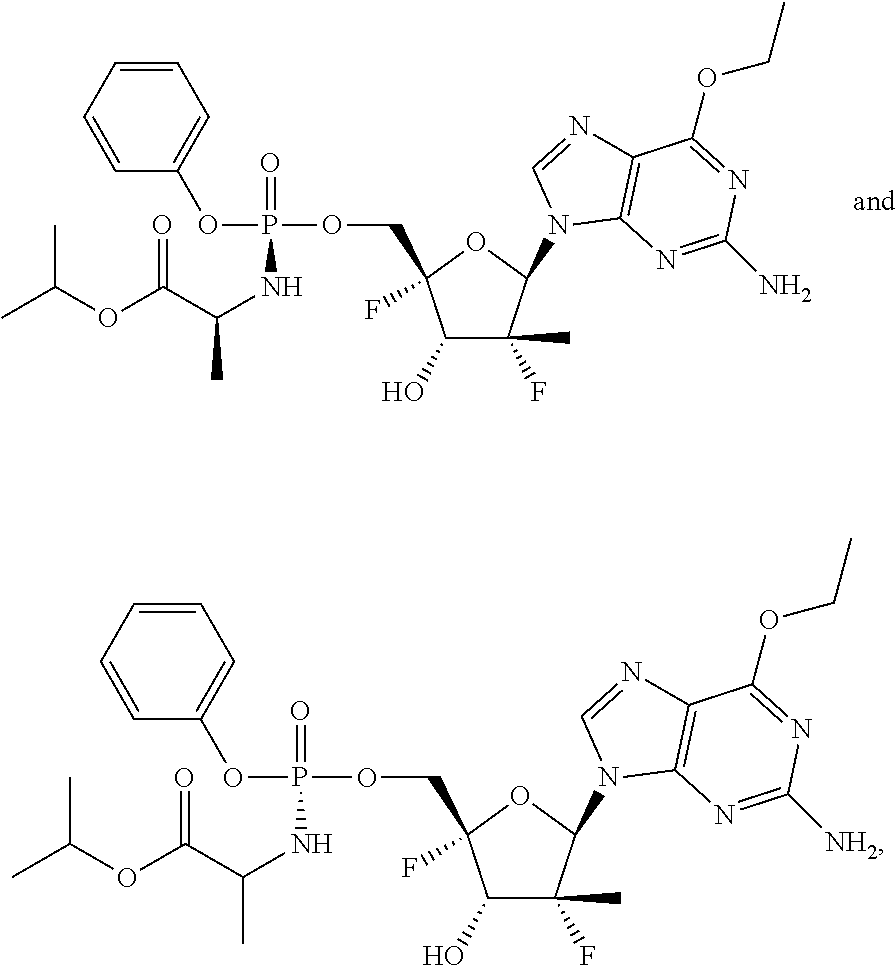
C1(O)C(F)(C)C(N2C3=C(N=C2)C(OCC)=NC(N)=N3)OC1(F)COP(OC1=CC=CC=C1)(=O)NC(C)C(OC(C)C)=O.C1(O)C(F)(C)C(N2C3=C(N=C2)C(OCC)=NC([NH2])=N3)OC1(F)COP(OC1=CC=CC=C1)(=O)NC(C)C(OC(C)C)=O
